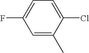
C1=C(C)C(Cl)=CC=C1F
